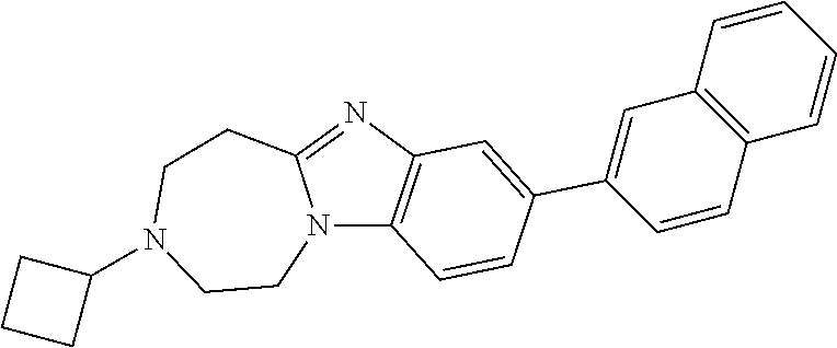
C1CN2C(=NC3=C2C=CC(C2=CC4=C(C=C2)C=CC=C4)=C3)CCN1C1CCC1
